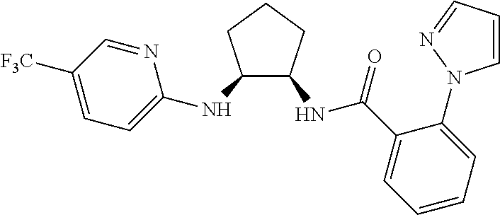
C1([F3C])=CC=C(NC2C(NC(C3=CC=CC=C3N3C=CC=N3)=O)CCC2)N=C1
